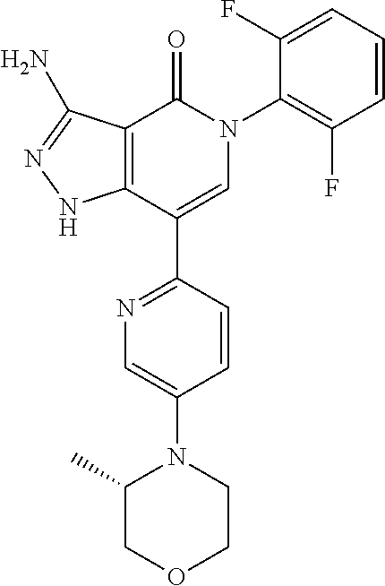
C12=C(C(C3=NC=C(N4C(C)COCC4)C=C3)=CN(C3=C(F)C=CC=C3F)C1=O)NN=C2N
